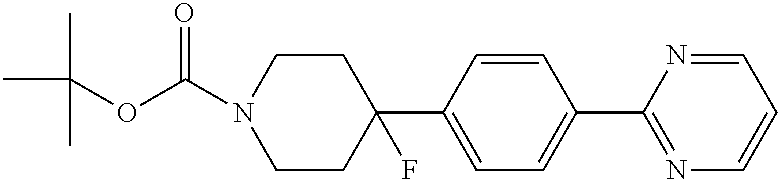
C1(C2=CC=C(C3=NC=CC=N3)C=C2)(F)CCN(C(OC(C)(C)C)=O)CC1
